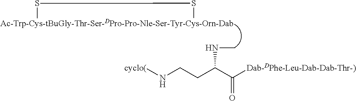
[cyclo(]NCCC(C([Dab-DPhe-Leu-Dab-Dab-Thr-)])=O)NC.[Ac-Trp-Cys-tBuGly-Thr-Ser-DPro-Pro-Nle-Ser-Tyr-Cys-Orn-Dab]1SS1
